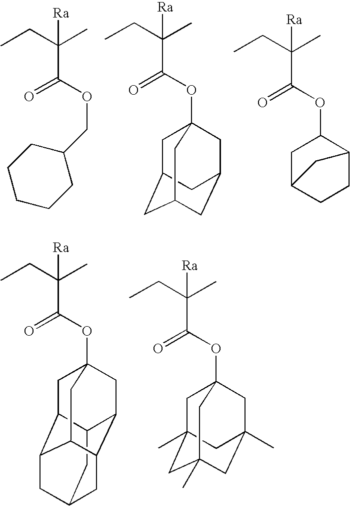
O(C(C([Ra])(C)CC)=O)CC1CCCCC1.O(C(C([Ra])(C)CC)=O)C12CC3CC(CC(C1)C3)C2.O(C(C([Ra])(C)CC)=O)C1CC2CCC1C2.C12CC3CC4C1CC1(OC(C([Ra])(C)CC)=O)CC2C(C4C1)C3.C1C2(C)CC3(OC(C([Ra])(C)CC)=O)CC1(C)CC(C)(C2)C3
